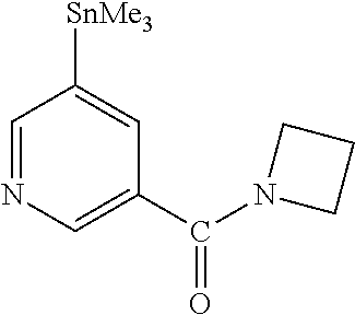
C1=NC=C(C(N2CCC2)=O)C=C1[SnMe3]
